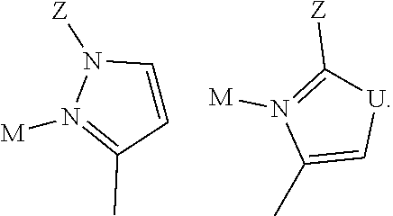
[M]N1=C(C)C=CN1[Z].CC1=C[U]C([Z])=N1[M]
